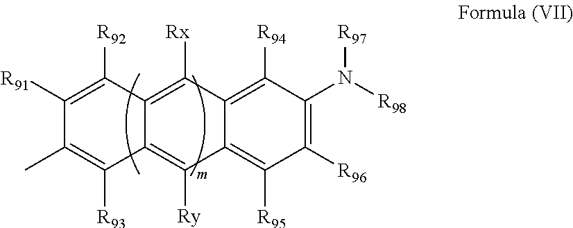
C1([R96])=C(N([R97])[R98])C([R94])=C2C(=C1[R95])C([Ry])=C1C(=C2[Rx])C([R92])=C([R91])C(C)=C1[R93]
